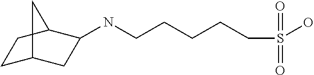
C1C2CC(NCCCCCS(O)(=O)=O)C(C1)C2
